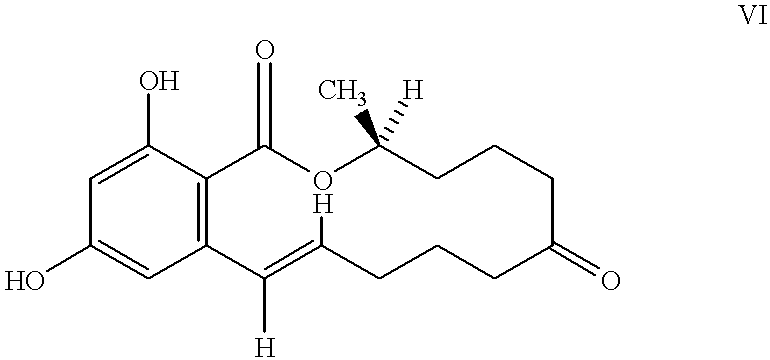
C12=C(C(O)=CC(O)=C1)C(=O)O1C(=C2[H])CCCC(=O)CCCC1(C)[H]
